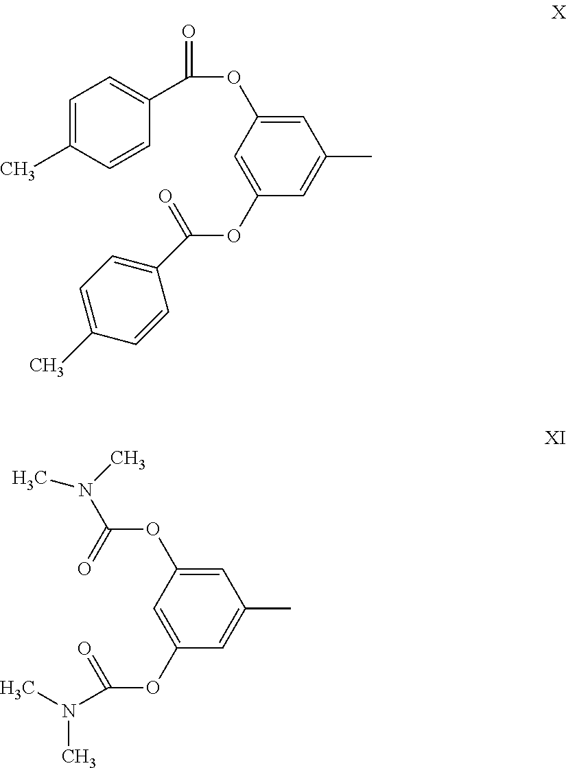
C1=C(C)C=CC(C(=O)OC2=CC(C)=CC(OC(C3=CC=C(C)C=C3)=O)=C2)=C1.C1=C(OC(N(C)C)=O)C=C(OC(=O)N(C)C)C=C1C
